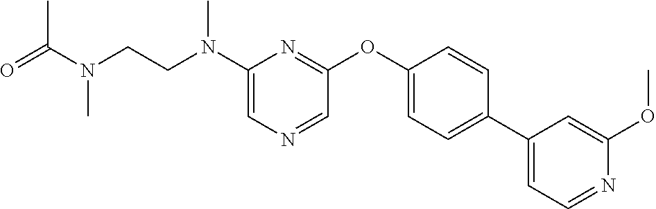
N(C1=CN=CC(OC2=CC=C(C3=CC=NC(OC)=C3)C=C2)=N1)(CCN(C(C)=O)C)C
